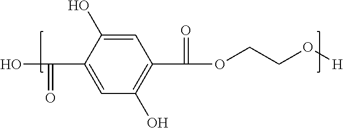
C1(C(=O)O)=CC(O)=C(C(=O)OCCO[H])C=C1O
